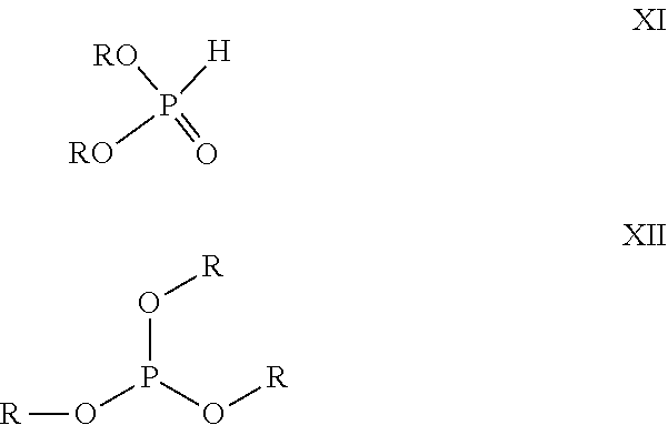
P([RO])(=O)([RO])[H].O(P(O[R])O[R])[R]
